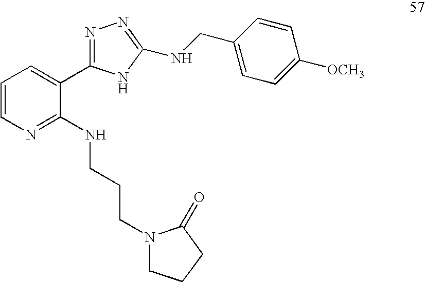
C1=CN=C(NCCCN2CCCC2=O)C(C2=NN=C(NCC3=CC=C([OCH3])C=C3)N2)=C1
